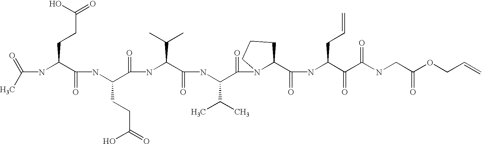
C(NC(C(NC(C(=O)NC(C(=O)NC(C(=O)N1C(C(=O)NC(C(=O)C(NCC(=O)OCC=C)=O)CC=C)CCC1)C(C)C)C(C)C)CCC(=O)O)=O)CCC(=O)O)(C)=O
